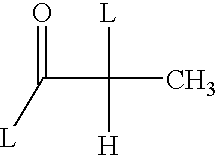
C(C([H])([L])C)([L])=O
